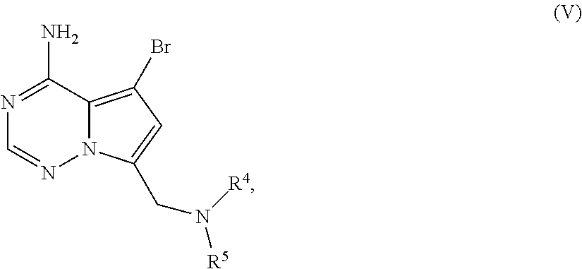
N12C(=C(Br)C=C1CN([R4])[R5])C(N)=NC=N2
